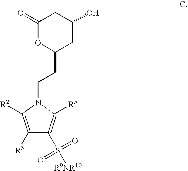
C1(=O)OC(CCN2C([R2])=C([R3])C(S([R9NR10])(=O)=O)=C2[R5])CC(O)C1
